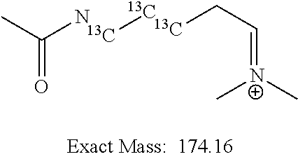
CC(N)=O.[13C][13C].[13C]CC=[N+](C)C
